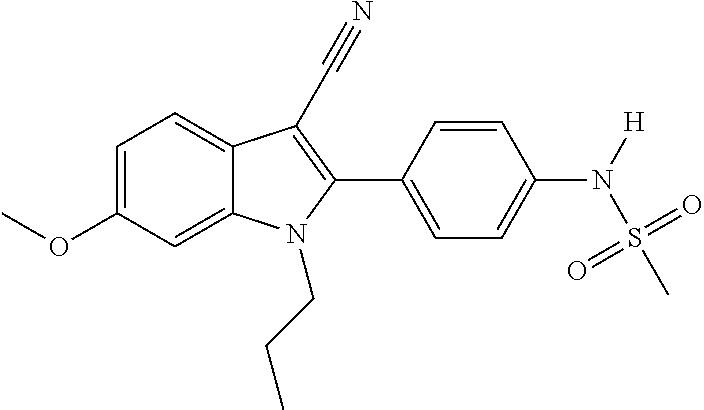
C1=C(OC)C=C2C(=C1)C(C#N)=C(C1=CC=C(N([H])S(C)(=O)=O)C=C1)N2CCC
